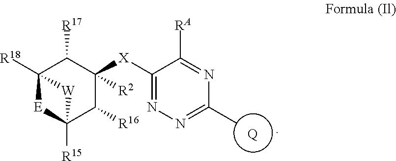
C12([R18])[E]C([R15])(C([R16])C([X]C3=NN=C(C)N=C3[RA])([R2])C1[R17])[W]2.[Q]
